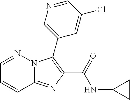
C12=NC(C(=O)NC3CC3)=C(C3=CN=CC(Cl)=C3)N1N=CC=C2
